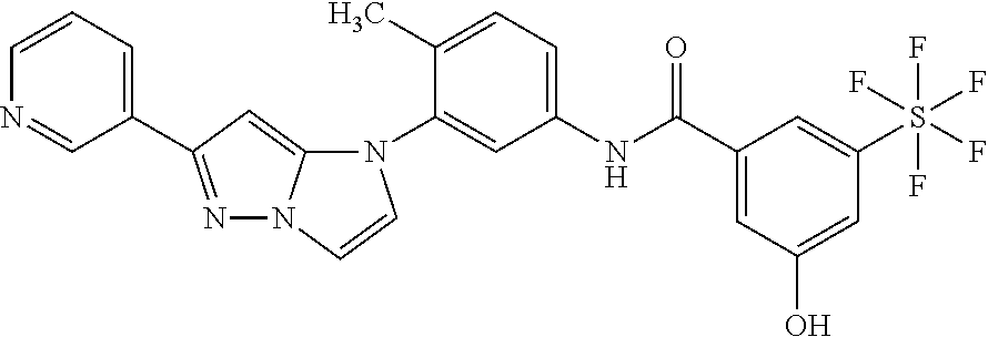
N1=C(C2=CC=CN=C2)C=C2N1C=CN2C1=CC(NC(C2=CC(O)=CC(S(F)(F)(F)(F)F)=C2)=O)=CC=C1C
